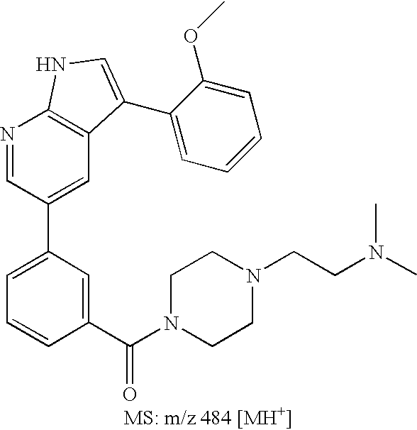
C1=C(C2=CC3=C(N=C2)NC=C3C2=CC=CC=C2OC)C=C(C(N2CCN(CCN(C)C)CC2)=O)C=C1
